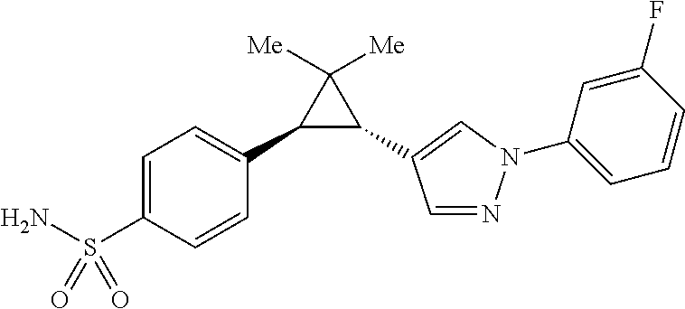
C1=C(S(N)(=O)=O)C=CC(C2C(C3=CN(C4=CC=CC(F)=C4)N=C3)C2([Me])[Me])=C1
